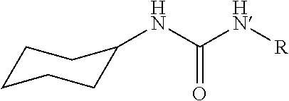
C1CCCC(NC(N[R])=O)C1
